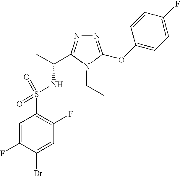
C1=C(F)C(Br)=CC(F)=C1S(NC(C)C1=NN=C(OC2=CC=C(F)C=C2)N1CC)(=O)=O
